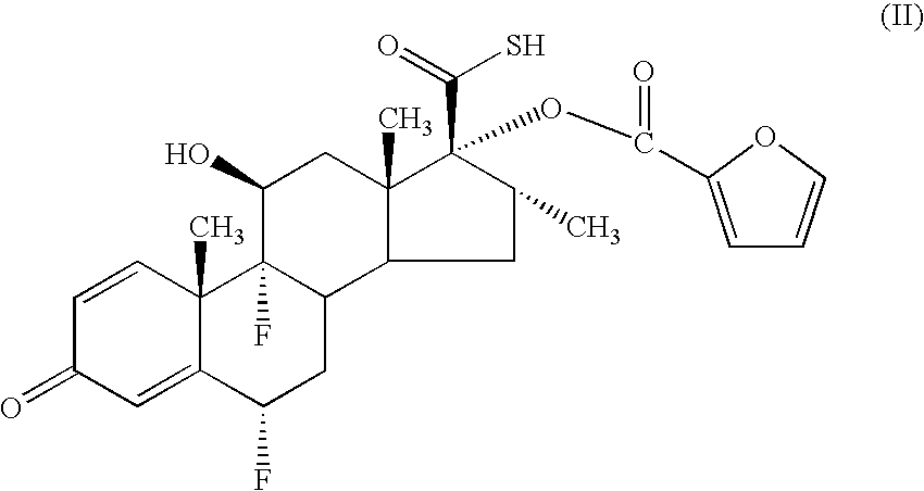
C1=CC2(C)C(=CC1=O)C(F)CC1C2(F)C(O)CC2(C)C1CC(C)C2(OC(=O)C1=CC=CO1)C(S)=O
